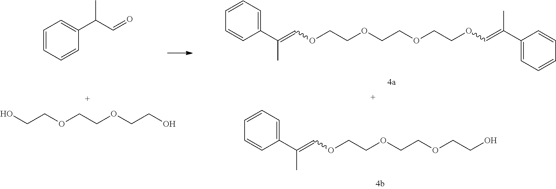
C1=CC=CC(C(C=O)C)=C1.C1(C(=COCCOCCOCCOC=C(C2=CC=CC=C2)C)C)=CC=CC=C1.OCCOCCOCCO.C1(C(=COCCOCCOCCO)C)=CC=CC=C1
